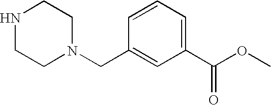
C1(C(OC)=O)=CC=CC(CN2CCNCC2)=C1
